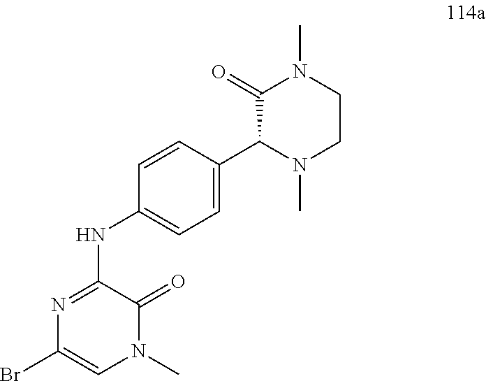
C1=C(C2N(C)CCN(C)C2=O)C=CC(NC2=NC(Br)=CN(C)C2=O)=C1
